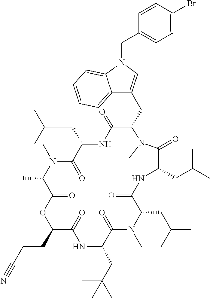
C(C1C(=O)NC(CC(C)C)C(=O)N(C)C(C)C(=O)OC(CCC#N)C(=O)NC(CC(C)(C)C)C(=O)N(C)C(CC(C)C)C(=O)NC(CC(C)C)C(=O)N1C)C1=CN(CC2=CC=C(Br)C=C2)C2=CC=CC=C12
